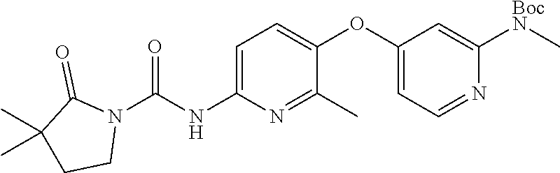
C1=C(NC(N2C(=O)C(C)(C)CC2)=O)N=C(C)C(OC2=CC=NC([BocN]C)=C2)=C1
